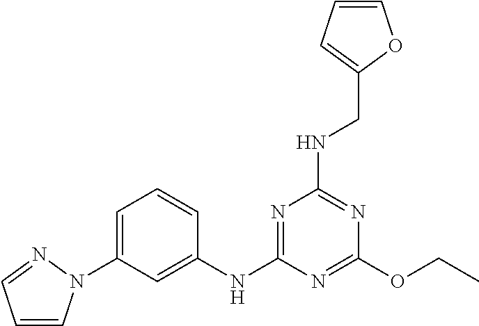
C1(OCC)=NC(NC2=CC(N3C=CC=N3)=CC=C2)=NC(NCC2=CC=CO2)=N1
